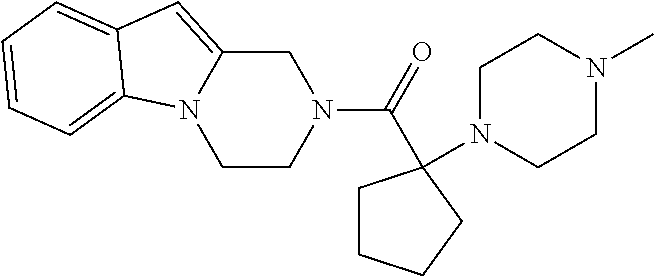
C1CCCC1(N1CCN(C)CC1)C(N1CCN2C(=CC3=CC=CC=C23)C1)=O
